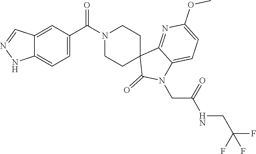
C12=CC(C(=O)N3CCC4(CC3)C(=O)N(CC(NCC(F)(F)F)=O)C3=CC=C(OC)N=C43)=CC=C1NN=C2
